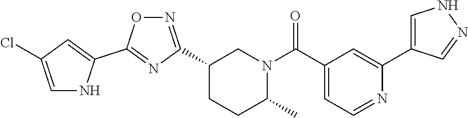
C1(C2=NOC(C3=CC(Cl)=CN3)=N2)CCC(C)N(C(C2=CC=NC(C3=CNN=C3)=C2)=O)C1
